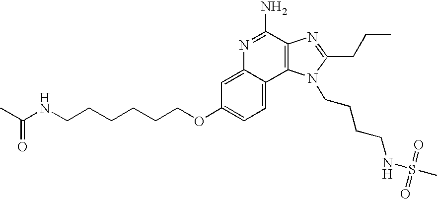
C1=C2C(=CC=C1OCCCCCCNC(C)=O)C1=C(C(N)=N2)N=C(CCC)N1CCCCNS(C)(=O)=O
